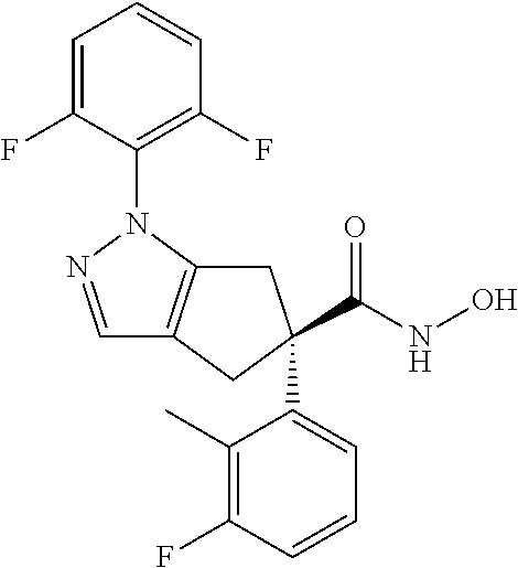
C1=NN(C2=C(F)C=CC=C2F)C2=C1CC(C(NO)=O)(C1=CC=CC(F)=C1C)C2
